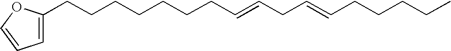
C1=C(CCCCCCCC=CCC=CCCCCC)OC=C1
